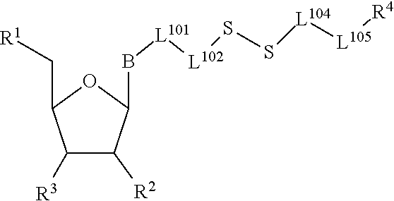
C1([R3])C([R2])C(B[L101][L102]SS[L104][L105][R4])OC1C[R1]
